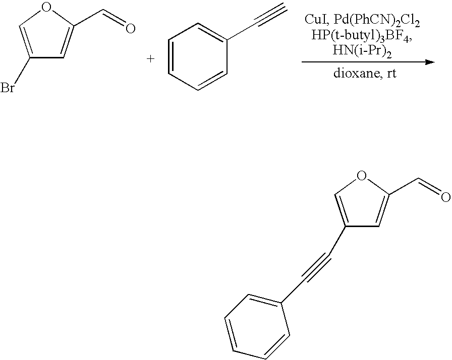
C1(Br)=COC(C=O)=C1.C1=CC=CC(C#C)=C1.C1=CC=CC(C#CC2=COC(C=O)=C2)=C1
